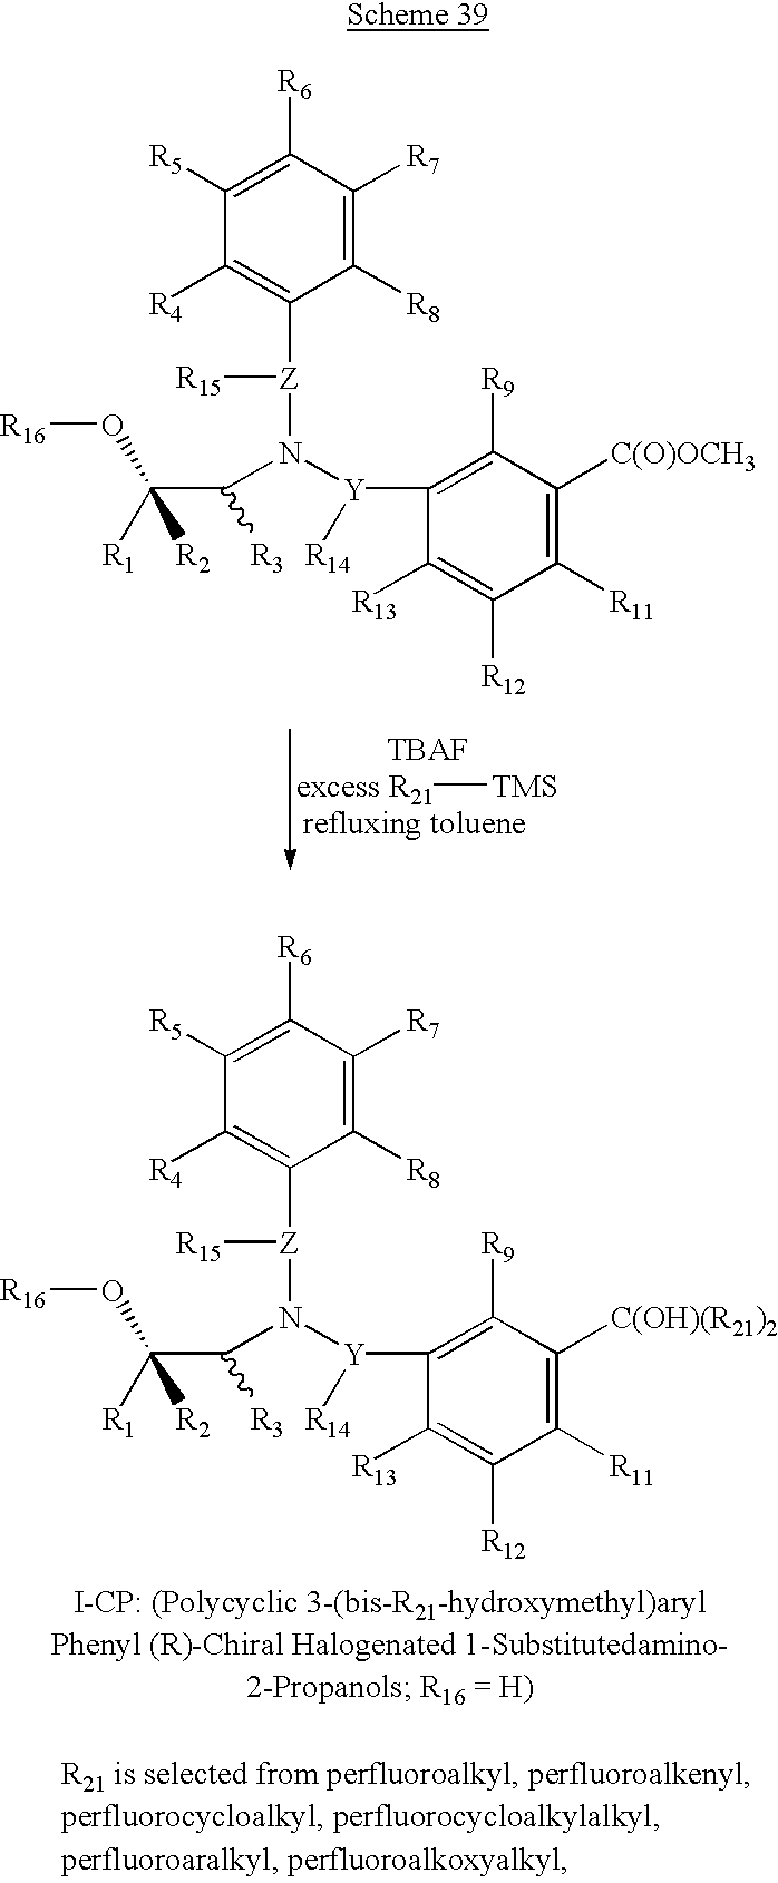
C1([R5])=C([R6])C([R7])=C([R8])C([Z]([R15])N([Y](C2=C([R9])C([C(O)OCH3])=C([R11])C([R12])=C2[R13])[R14])C(C(O[R16])([R2])[R1])[R3])=C1[R4].[excess R21][TMS].C1([R5])=C([R6])C([R7])=C([R8])C([Z]([R15])N([Y](C2=C([R9])C([C(OH)(R21)2])=C([R11])C([R12])=C2[R13])[R14])C(C(O[R16])([R2])[R1])[R3])=C1[R4]
